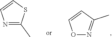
N1=C(C)SC=C1.O1N=C(C)C=C1
